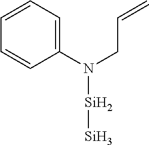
C1(N(CC=C)[Si][Si])=CC=CC=C1
